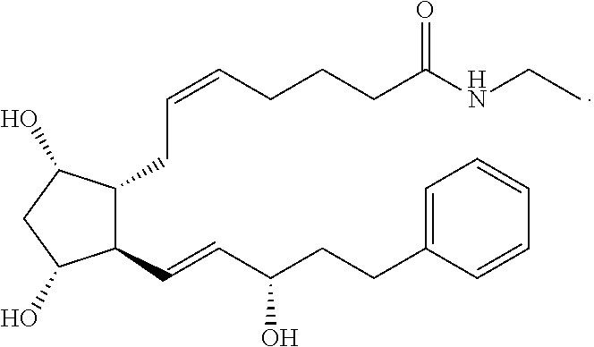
C1(CC=CCCCC(NCC)=O)C(C=CC(CCC2=CC=CC=C2)O)C(O)CC1O
